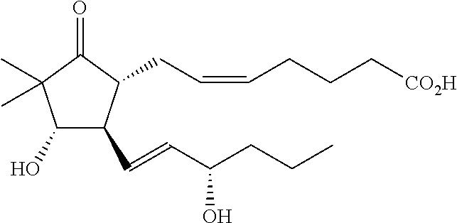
C1(O)C(C=CC(CCC)O)C(CC=CCCC[CO2H])C(=O)C1(C)C
